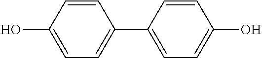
C1=CC(O)=CC=C1C1=CC=C(O)C=C1
